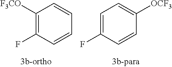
C1([F3CO])=C(F)C=CC=C1.C1=C(F)C=CC([OCF3])=C1
